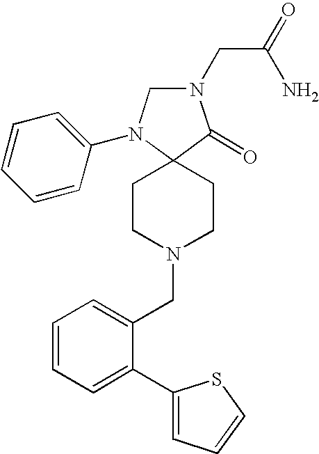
N1(CC(=O)N)CN(C2=CC=CC=C2)C2(C1=O)CCN(CC1=CC=CC=C1C1=CC=CS1)CC2
